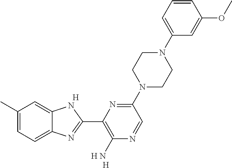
C1(C)=CC=C2C(=C1)NC(C1=C(N)N=CC(N3CCN(C4=CC=CC(OC)=C4)CC3)=N1)=N2.[H].[H].[H]
